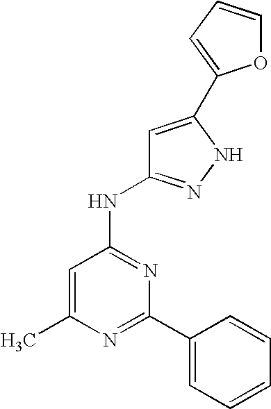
N1=C(C2=CC=CC=C2)N=C(NC2=NNC(C3=CC=CO3)=C2)C=C1C
